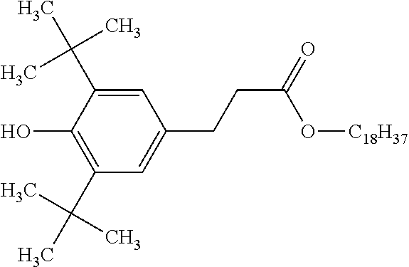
C1(O)=C(C(C)(C)C)C=C(CCC(=O)O[C18H37])C=C1C(C)(C)C
